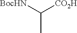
[BocHN]C([CO2H])C
